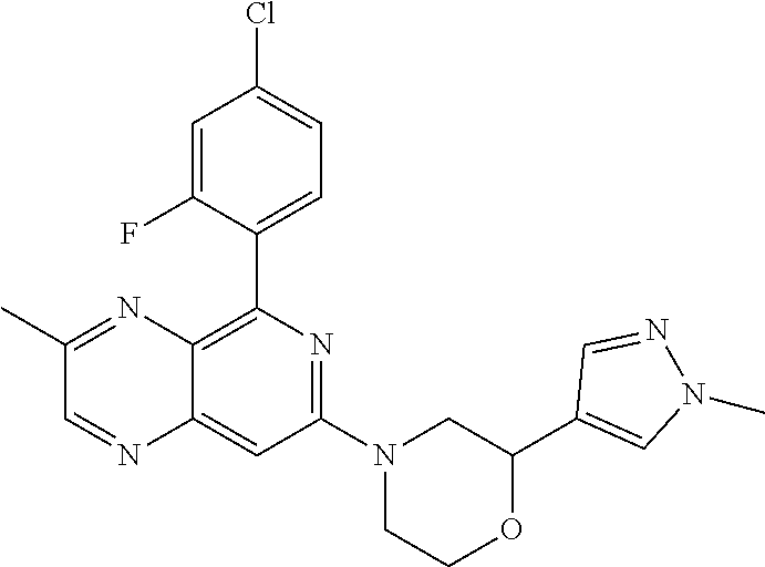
C1(C2=C3C(=CC(N4CCOC(C5=CN(C)N=C5)C4)=N2)N=CC(C)=N3)=CC=C(Cl)C=C1F
